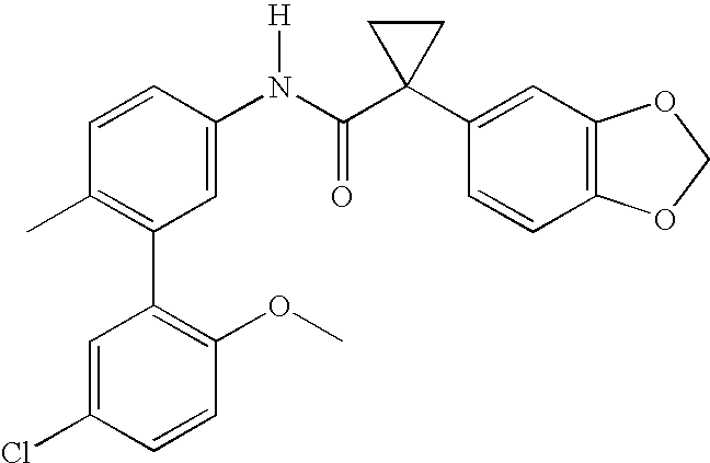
C1=CC(N(C(C2(C3=CC4=C(C=C3)OCO4)CC2)=O)[H])=CC(C2=C(OC)C=CC(Cl)=C2)=C1C
